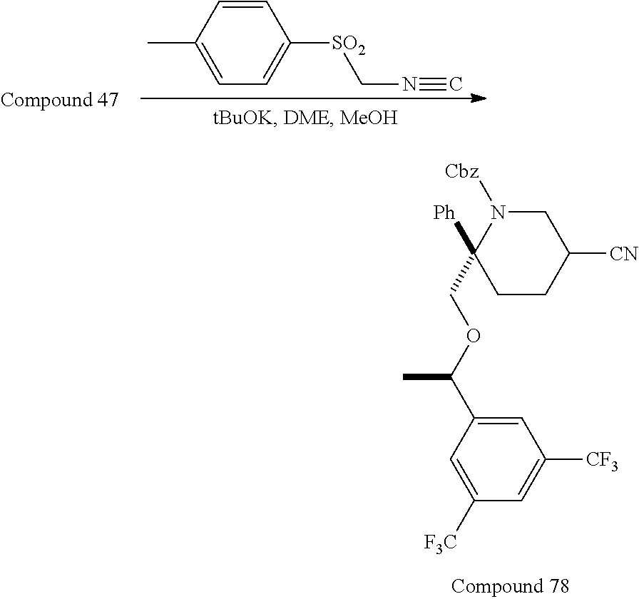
N1([Cbz])C(COC(C2=CC([CF3])=CC([F3C])=C2)C)([Ph])CCC([CN])C1.C1(C)=CC=C([SO2]CN#C)C=C1
